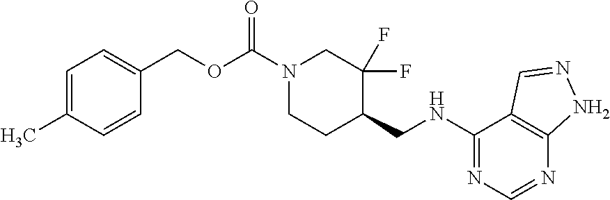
C1=NNC2=C1C(NCC1CCN(C(OCC3=CC=C(C)C=C3)=O)CC1(F)F)=NC=N2
